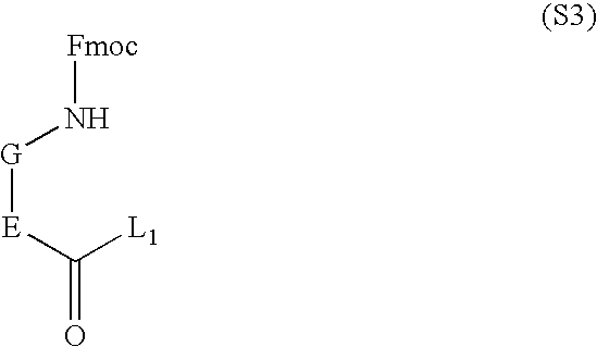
[L1]C([E][G]N[Fmoc])=O
